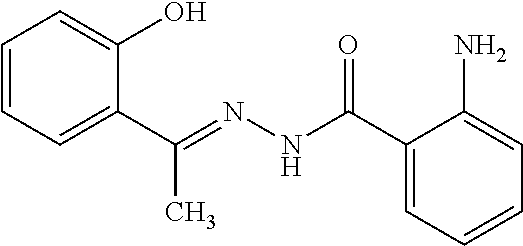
C1=CC=C(C(=NNC(C2=CC=CC=C2N)=O)C)C(O)=C1
